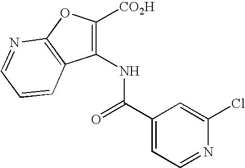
N(C1=C([CO2H])OC2=C1C=CC=N2)C(C1=CC=NC(Cl)=C1)=O
